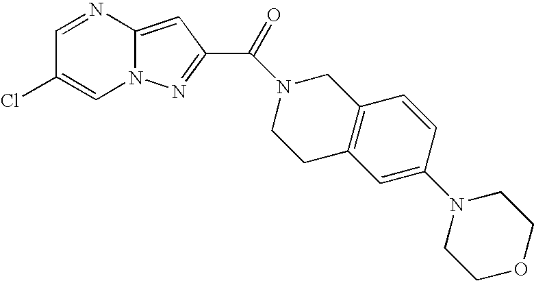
N1=CC(Cl)=CN2C1=CC(C(=O)N1CCC3=C(C1)C=CC(N1CCOCC1)=C3)=N2
